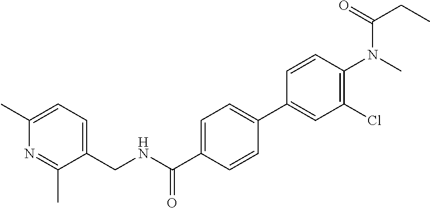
C1(C)=CC=C(CNC(C2=CC=C(C3=CC(Cl)=C(N(C)C(=O)CC)C=C3)C=C2)=O)C(C)=N1
